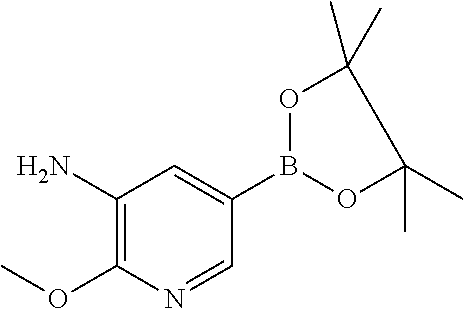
COC1=C(N)C=C(B2OC(C)(C)C(C)(C)O2)C=N1
